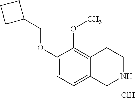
C1(OCC2CCC2)=CC=C2C(=C1OC)CCNC2.Cl
